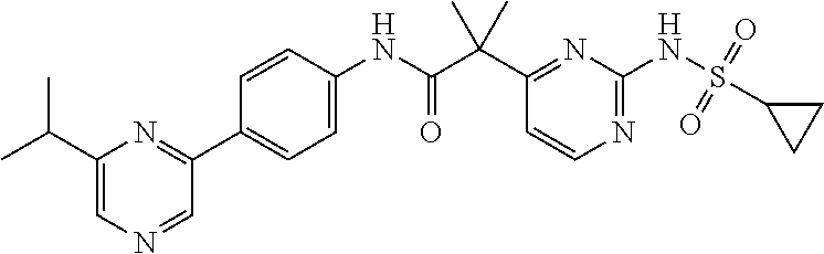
C1(C(C(NC2=CC=C(C3=NC(C(C)C)=CN=C3)C=C2)=O)(C)C)=NC(NS(=O)(=O)C2CC2)=NC=C1
